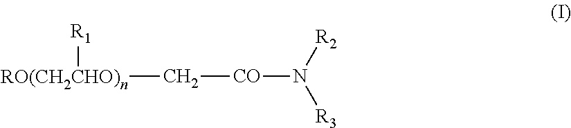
[CO](N([R2])[R3])C[RO(CH2CHO)n][R1]
